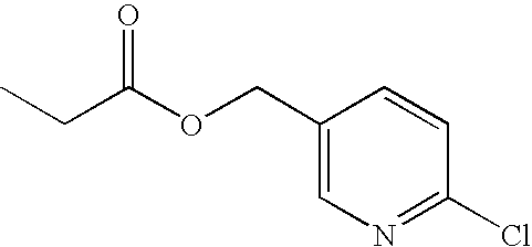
C1=CC(Cl)=NC=C1COC(CC)=O
